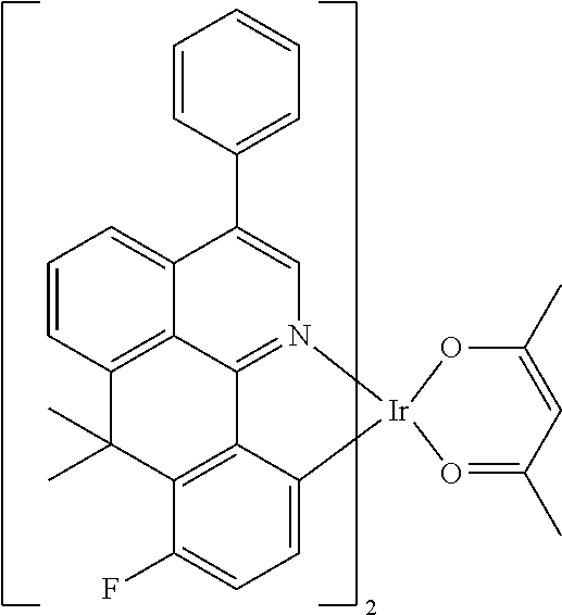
C1=CC2=C3C(=C1)C(C1=CC=CC=C1)=CN1=C3C3=C(C(F)=CC=C3[Ir]13O=C(C)C=C(C)O3)C2(C)C
